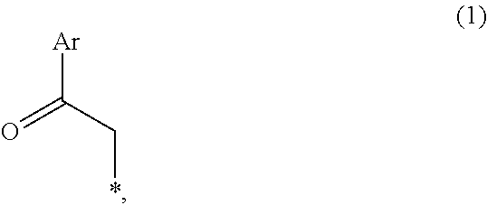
[Ar]C(C*)=O
